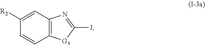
C12=C(C=C([R2])C=C1)N=C([J])[G3]2
